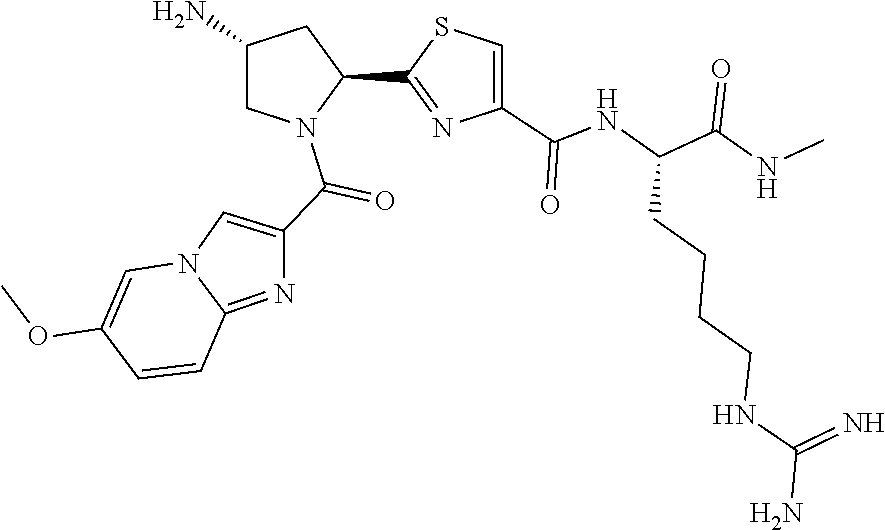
C1(C2=NC(C(NC(C(=O)NC)CCCCNC(=N)N)=O)=CS2)CC(N)CN1C(C1=CN2C(=N1)C=CC(OC)=C2)=O
